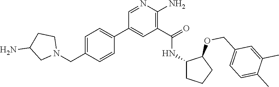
C1=NC(N)=C(C(=O)NC2CCCC2OCC2=CC=C(C)C(C)=C2)C=C1C1=CC=C(CN2CCC(N)C2)C=C1
